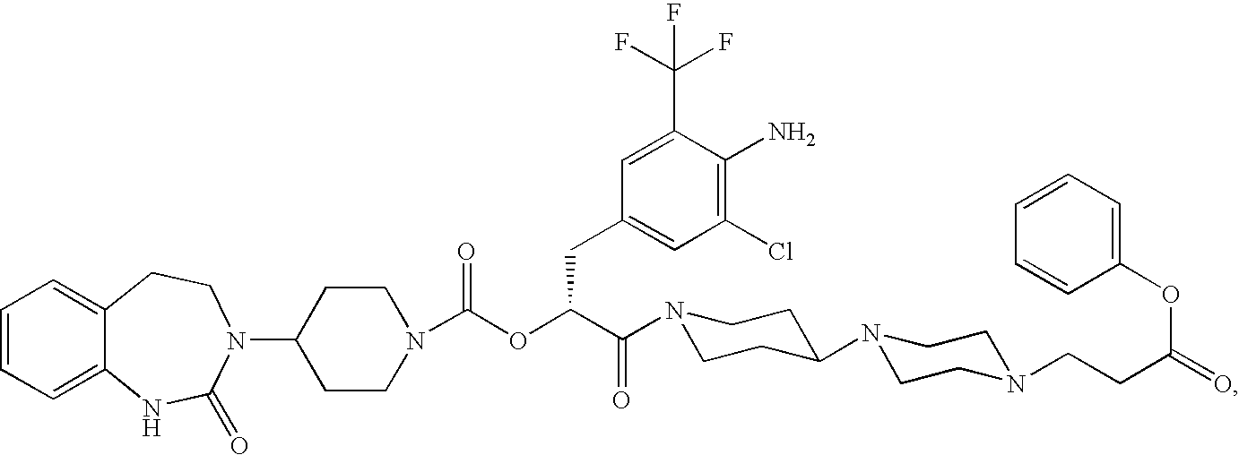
C1=CC=C2C(=C1)CCN(C1CCN(C(OC(C(=O)N3CCC(N4CCN(CCC(=O)OC5=CC=CC=C5)CC4)CC3)CC3=CC(Cl)=C(N)C(C(F)(F)F)=C3)=O)CC1)C(=O)N2
